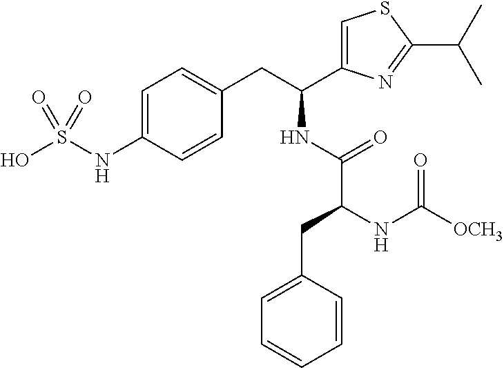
C1=C(NS(O)(=O)=O)C=CC(CC(NC(C(NC([OCH3])=O)CC2=CC=CC=C2)=O)C2=CSC(C(C)C)=N2)=C1
